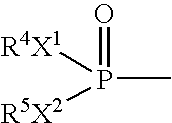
O=P([R4X1])([R5X2])C
